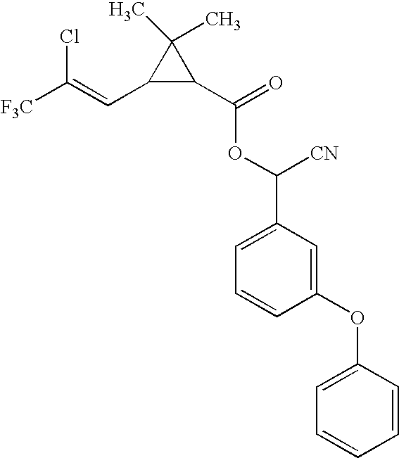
C1=C(OC2=CC(C(OC(C3C(C)(C)C3C=C(Cl)[F3C])=O)[CN])=CC=C2)C=CC=C1
